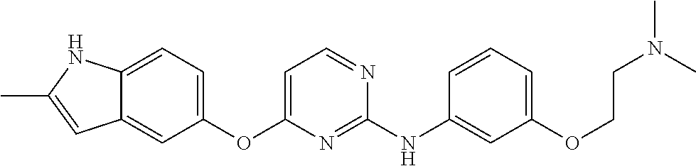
C12=CC=C(OC3=CC=NC(NC4=CC(OCCN(C)C)=CC=C4)=N3)C=C1C=C(C)N2
